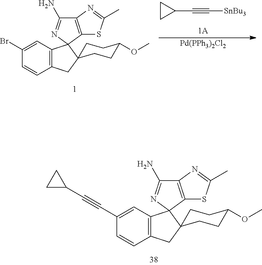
C12=C(C=C(C#CC3CC3)C=C1)C1(C3(C2)CCC(OC)CC3)N=C(N)C2=C1SC(C)=N2.C1(C#C[SnBu3])CC1.[Pd(PPh3)2Cl2].C12=C(C=C(Br)C=C1)C1(C3(C2)CCC(OC)CC3)N=C(N)C2=C1SC(C)=N2
